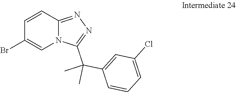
C1(Br)=CN2C(=NN=C2C(C2=CC(Cl)=CC=C2)(C)C)C=C1
